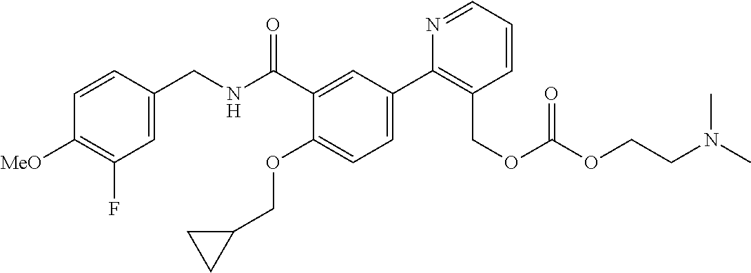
C1=C(CNC(C2=CC(C3=C(COC(OCCN(C)C)=O)C=CC=N3)=CC=C2OCC2CC2)=O)C=CC([MeO])=C1F
